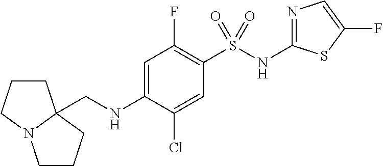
N1=C(NS(C2=C(F)C=C(NCC34CCCN3CCC4)C(Cl)=C2)(=O)=O)SC(F)=C1
